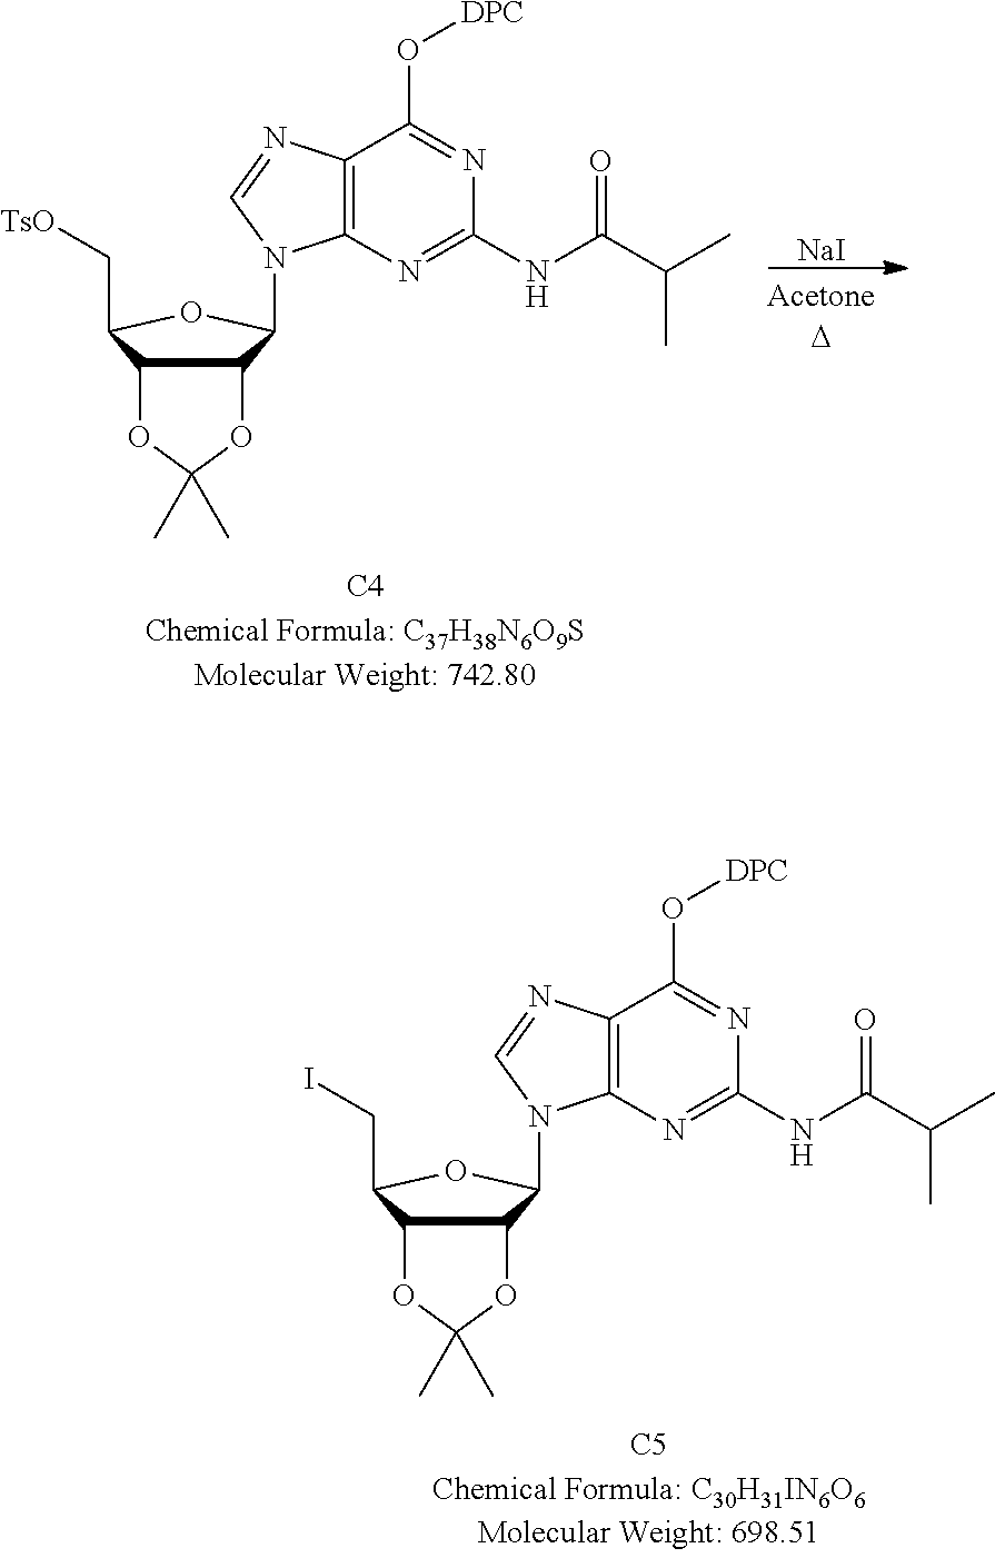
[NaI].C12=C(N=C(NC(C(C)C)=O)N=C1O[DPC])N(C1C3OC(C)(C)OC3C(C[TsO])O1)C=N2.C12=C(N=C(NC(C(C)C)=O)N=C1O[DPC])N(C1C3OC(C)(C)OC3C(CI)O1)C=N2
